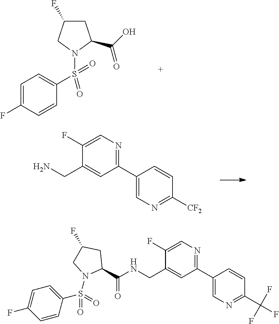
C1C(F)CN(S(C2=CC=C(F)C=C2)(=O)=O)C1C(O)=O.C1(C2=NC=C(F)C(CN)=C2)=CN=C([CF2])C=C1.C1(C2=NC=C(F)C(CNC(C3CC(F)CN3S(=O)(=O)C3=CC=C(F)C=C3)=O)=C2)=CN=C(C(F)(F)F)C=C1
